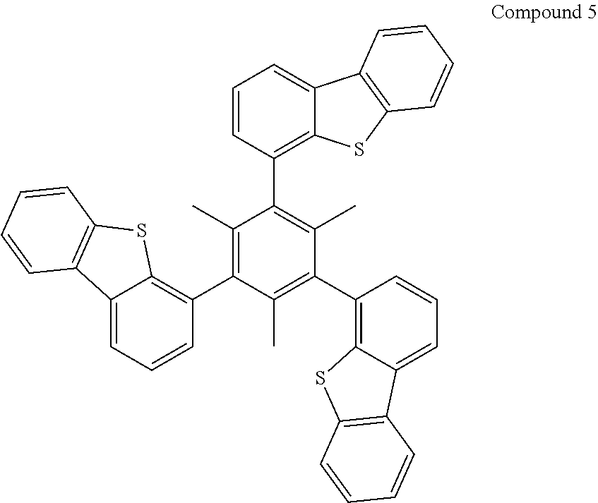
C12=CC=CC(C3=C(C)C(C4=C5C(=CC=C4)C4=C(S5)C=CC=C4)=C(C)C(C4=C5C(=CC=C4)C4=C(S5)C=CC=C4)=C3C)=C1SC1=C2C=CC=C1
